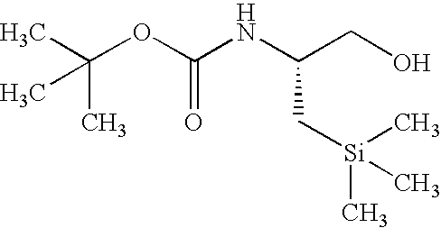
CC(OC(NC(CO)C[Si](C)(C)C)=O)(C)C
